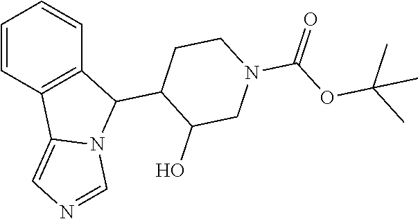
C1=CC2=C(C=C1)C(C1CCN(C(=O)OC(C)(C)C)CC1O)N1C2=CN=C1
